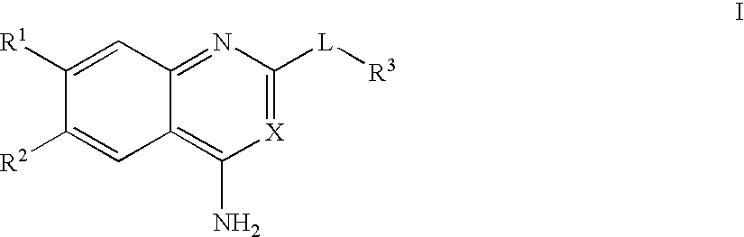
C1([R1])=CC2=NC([L][R3])=[X]C(N)=C2C=C1[R2]
